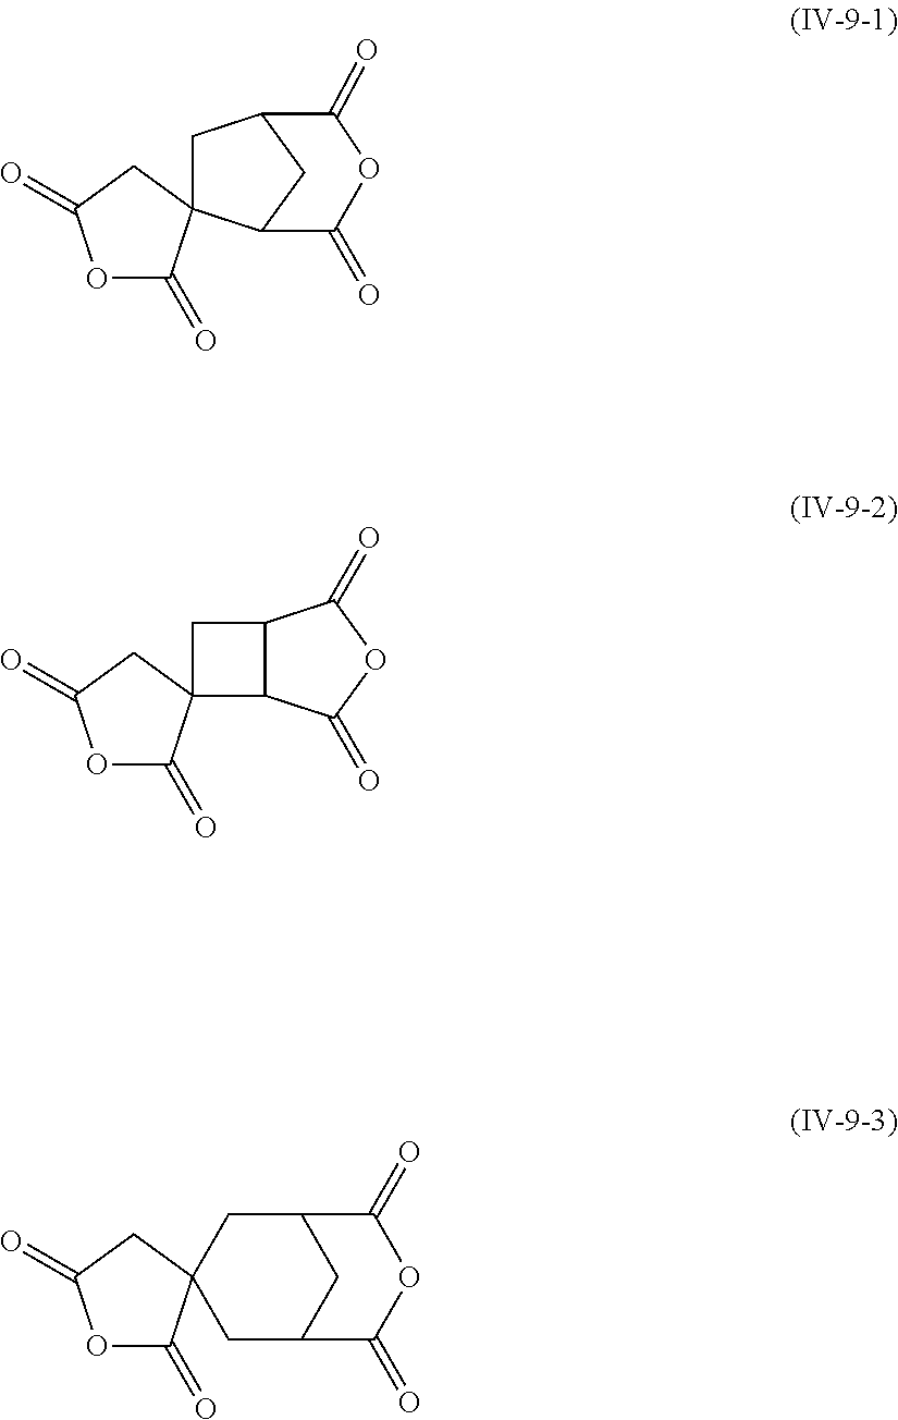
O1C(=O)C2(CC1=O)CC1CC(C2)C(=O)OC1=O.C12C(CC13C(=O)OC(=O)C3)C(=O)OC2=O.C1C2CC(C(=O)OC2=O)C12C(=O)OC(=O)C2
